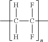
[H]C(C)([H])C(F)(F)C
